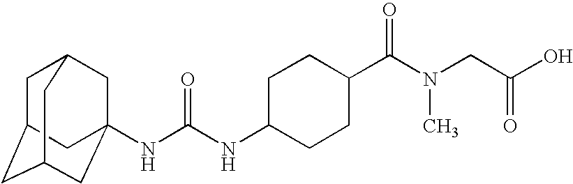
N(C(NC1CCC(C(N(CC(O)=O)C)=O)CC1)=O)C12CC3CC(CC(C1)C3)C2
